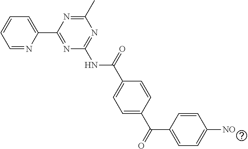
C1=NC(C2=NC(NC(C3=CC=C(C(=O)C4=CC=C([NO])C=C4)C=C3)=O)=NC(C)=N2)=CC=C1
